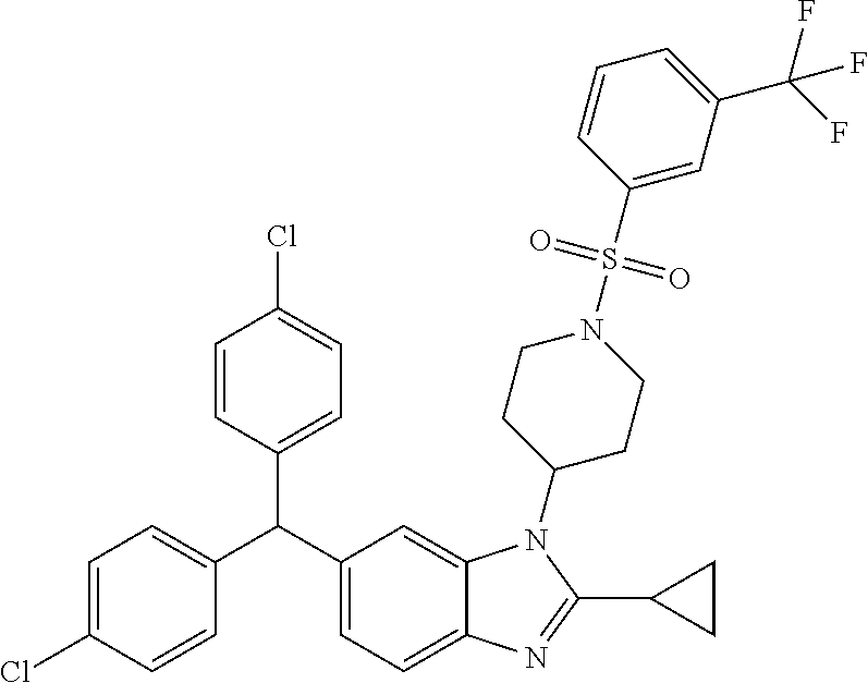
C1=C(Cl)C=CC(C(C2=CC=C3C(=C2)N(C2CCN(S(=O)(=O)C4=CC(C(F)(F)F)=CC=C4)CC2)C(C2CC2)=N3)C2=CC=C(Cl)C=C2)=C1
